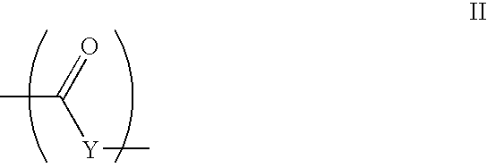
CC(=O)[Y]C
